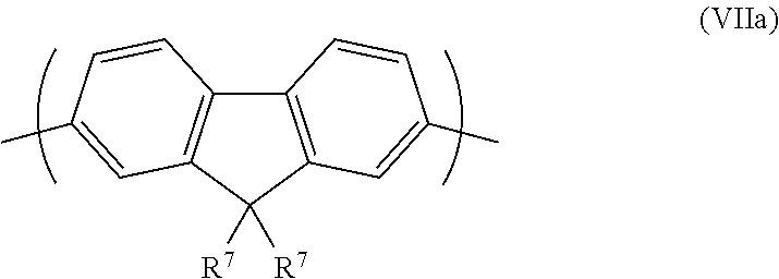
C12=C(C([R7])([R7])C3=C1C=CC(C)=C3)C=C(C)C=C2
